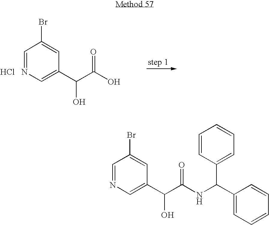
C1=NC=C(C(O)C(=O)O)C=C1Br.Cl.C1=NC=C(C(O)C(=O)NC(C2=CC=CC=C2)C2=CC=CC=C2)C=C1Br
